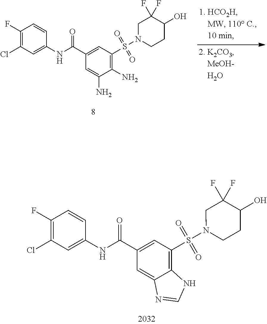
C1(C(NC2=CC(Cl)=C(F)C=C2)=O)=CC(S(N2CCC(O)C(F)(F)C2)(=O)=O)=C(N)C(N)=C1.C1(C(NC2=CC(Cl)=C(F)C=C2)=O)=CC(S(N2CCC(O)C(F)(F)C2)(=O)=O)=C2C(=C1)N=CN2
